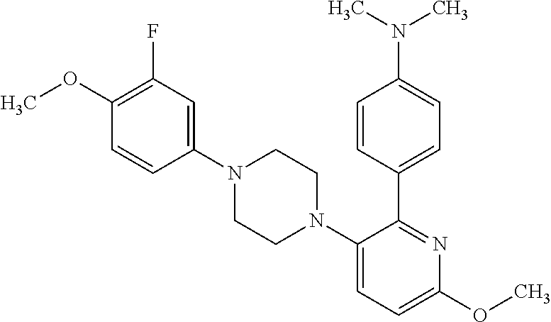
N1(C2=CC(F)=C(OC)C=C2)CCN(C2=CC=C(OC)N=C2C2=CC=C(N(C)C)C=C2)CC1
